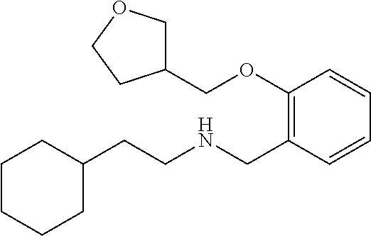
C1C(CCNCC2=C(OCC3COCC3)C=CC=C2)CCCC1
